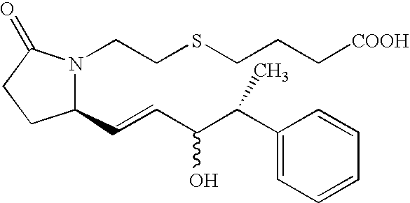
C1(C=CC(C(C2=CC=CC=C2)C)O)N(CCSCCC[COOH])C(=O)CC1
